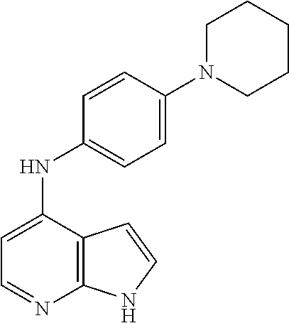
C1=C(NC2=CC=C(N3CCCCC3)C=C2)C2=C(N=C1)NC=C2
